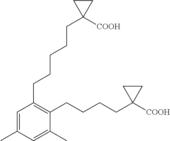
C1=C(C)C=C(C)C(CCCCC2([COOH])CC2)=C1CCCCCC1([COOH])CC1
